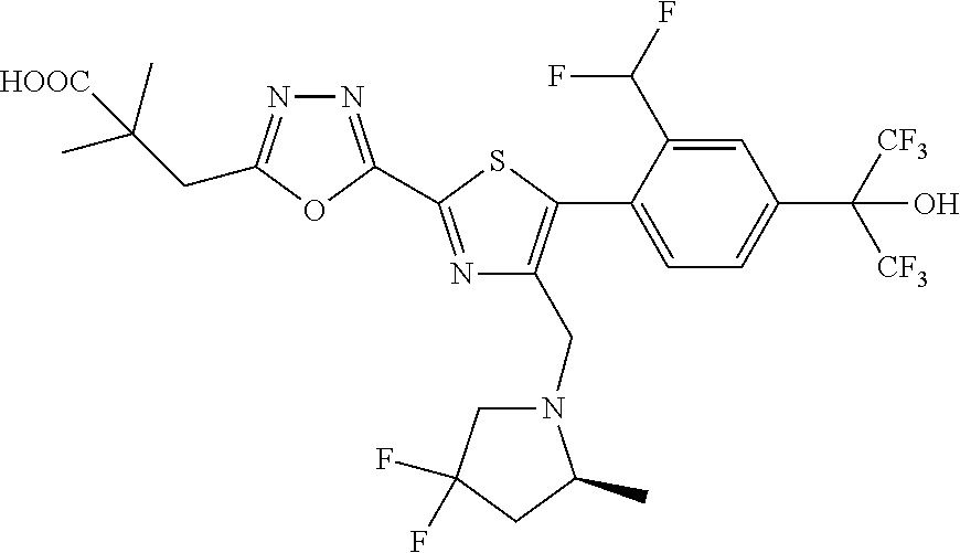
C1(C2=C(CN3CC(F)(F)CC3C)N=C(C3=NN=C(CC(C)(C)[HOOC])O3)S2)=CC=C(C([CF3])([CF3])O)C=C1C(F)F
